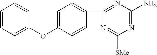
C1=C(OC2=CC=C(C3=NC(N)=NC([SMe])=N3)C=C2)C=CC=C1
